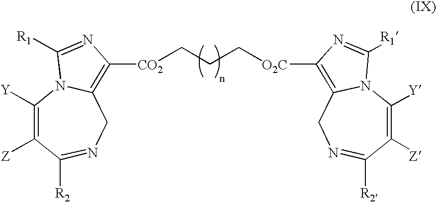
C1([Y])=C([Z])C([R2])=NCC2=C([CO2]CCC[O2C]C3=C4CN=C([R2])C([Z])=C([Y])N4C([R1])=N3)N=C([R1])N12
